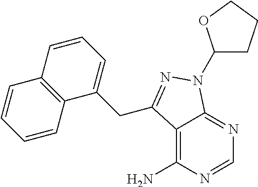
C1=NC(N)=C2C(=N1)N(C1CCCO1)N=C2CC1=CC=CC2=C1C=CC=C2
